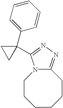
C1CCCCCC2=NN=C(C3(C4=CC=CC=C4)CC3)N12
